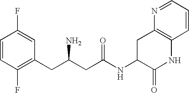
C1=CC(F)=C(CC(CC(NC2C(=O)NC3=C(C2)N=CC=C3)=O)N)C=C1F
